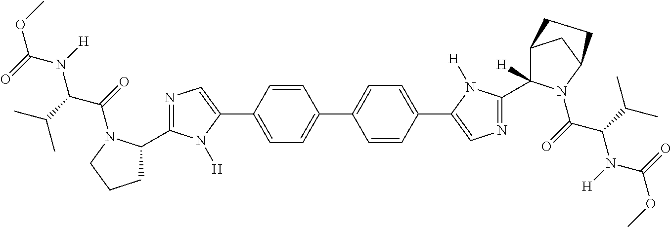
C1=C(C2=CN=C(C3CCCN3C(=O)C(C(C)C)N([H])C(=O)OC)N2[H])C=CC(C2=CC=C(C3=CN=C(C4([H])C5CC(N4C(=O)C(C(C)C)N([H])C(=O)OC)CC5)N3[H])C=C2)=C1
